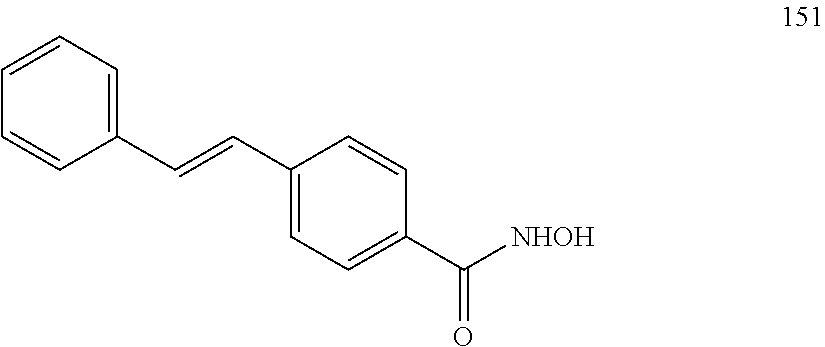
C1(C=CC2=CC=C(C([NHOH])=O)C=C2)=CC=CC=C1
